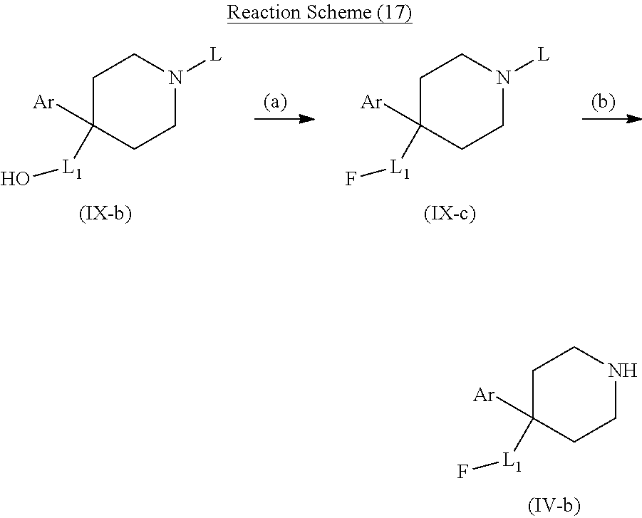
C1C([Ar])([L1]F)CCNC1.C1C([Ar])([L1]O)CCN([L])C1.C1C([Ar])([L1]F)CCN([L])C1
